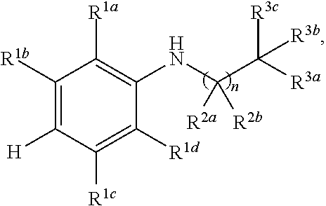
C(NC1=C([R1a])C([R1b])=C([H])C([R1c])=C1[R1d])(C([R3c])([R3a])[R3b])([R2a])[R2b]
